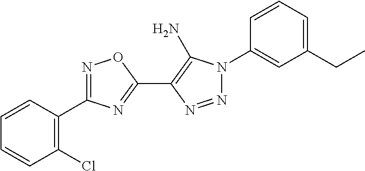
C1(Cl)=C(C2=NOC(C3=C(N)N(C4=CC(CC)=CC=C4)N=N3)=N2)C=CC=C1
